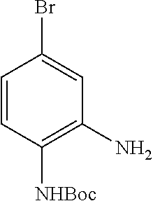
C1=CC([NHBoc])=C(N)C=C1Br
